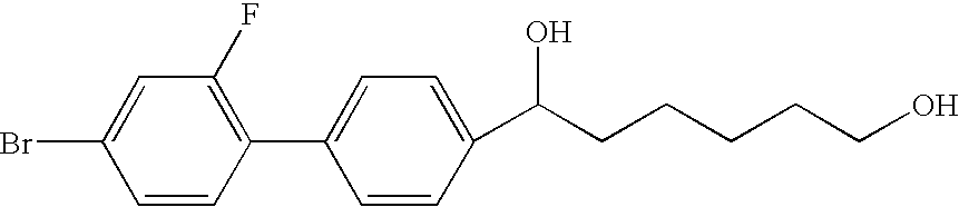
C1=CC(C2=CC=C(C(CCCCCO)O)C=C2)=C(F)C=C1Br
